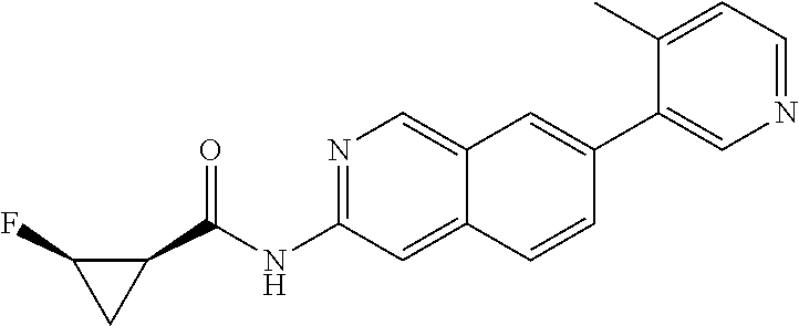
N1=C(NC(C2C(F)C2)=O)C=C2C(=C1)C=C(C1=CN=CC=C1C)C=C2
